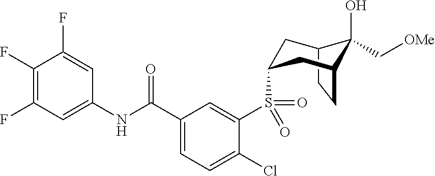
C1(F)=C(F)C=C(NC(C2=CC=C(Cl)C(S(=O)(=O)C3CC4C(O)(C[OMe])C(CC4)C3)=C2)=O)C=C1F
